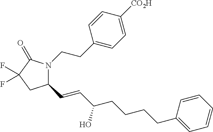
C(CCCC1=CC=CC=C1)C(O)C=CC1N(CCC2=CC=C([CO2H])C=C2)C(=O)C(F)(F)C1
